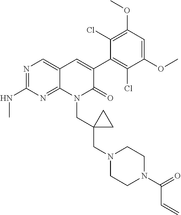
C1(NC)=NC=C2C(=N1)N(CC1(CN3CCN(C(C=C)=O)CC3)CC1)C(=O)C(C1=C(Cl)C(OC)=CC(OC)=C1Cl)=C2
